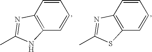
C12=C(C=CC=C1)NC(C)=N2.C12=C(C=CC=C1)SC(C)=N2
